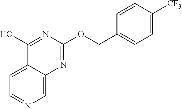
C1=C2C(=CC=N1)C(O)=NC(OCC1=CC=C([CF3])C=C1)=N2
